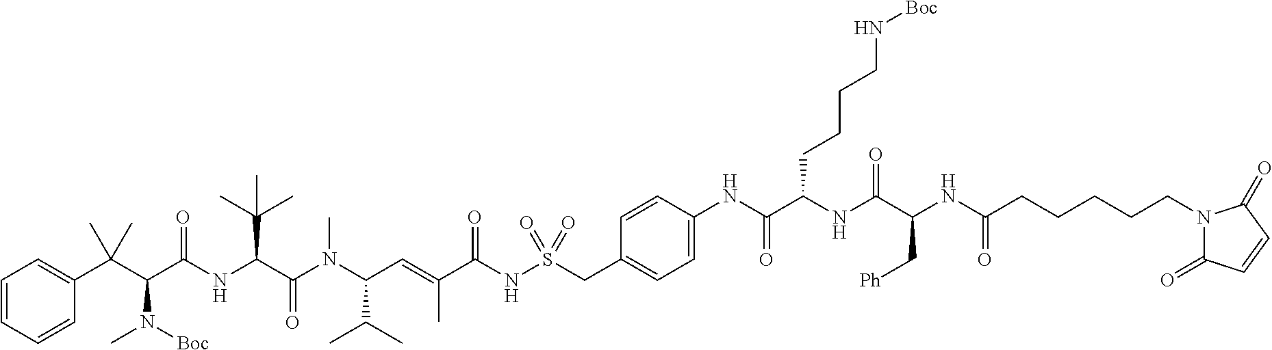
C1=CC=CC(C(C(C(NC(C(N(C(C=C(C(NS(CC2=CC=C(NC(C(NC(=O)C(C[Ph])NC(CCCCCN3C(=O)C=CC3=O)=O)CCCCN[Boc])=O)C=C2)(=O)=O)=O)C)C(C)C)C)=O)C(C)(C)C)=O)N([Boc])C)(C)C)=C1
